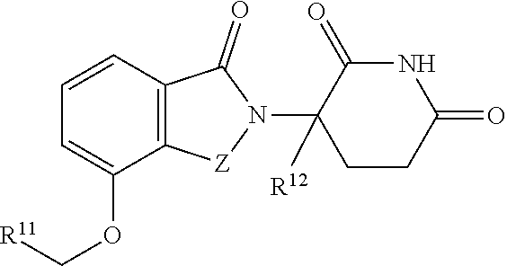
C1(=O)C(N2[Z]C3=C(C=CC=C3OC[R11])C2=O)([R12])CCC(=O)N1
